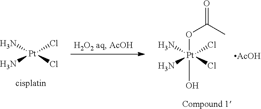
[Pt](N)(N)(Cl)Cl.O=C(C)O[Pt](N)(N)(Cl)(Cl)O.[AcOH]
